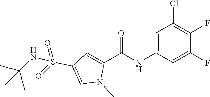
C1=C(NC(C2=CC(S(=O)(=O)NC(C)(C)C)=CN2C)=O)C=C(F)C(F)=C1Cl
